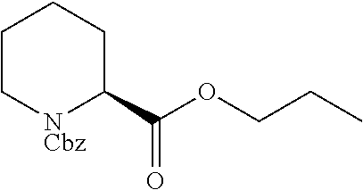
C1C[NCbz]C(C(OCCC)=O)CC1
